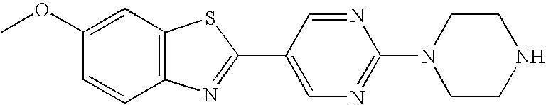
C1(OC)=CC2=C(C=C1)N=C(C1=CN=C(N3CCNCC3)N=C1)S2
